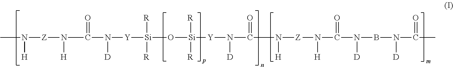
CN([Z]N([H])C(N([D])[Y][Si]([R])([R])O[Si]([Y]N(C(=O)N([Z]N(C(N([D])BN([D])C(=O)C)=O)[H])[H])[D])([R])[R])=O)[H]
